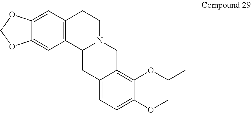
C12=C(C=C3C(=C1)OCO3)CCN1C2CC2=CC=C(OC)C(OCC)=C2C1
